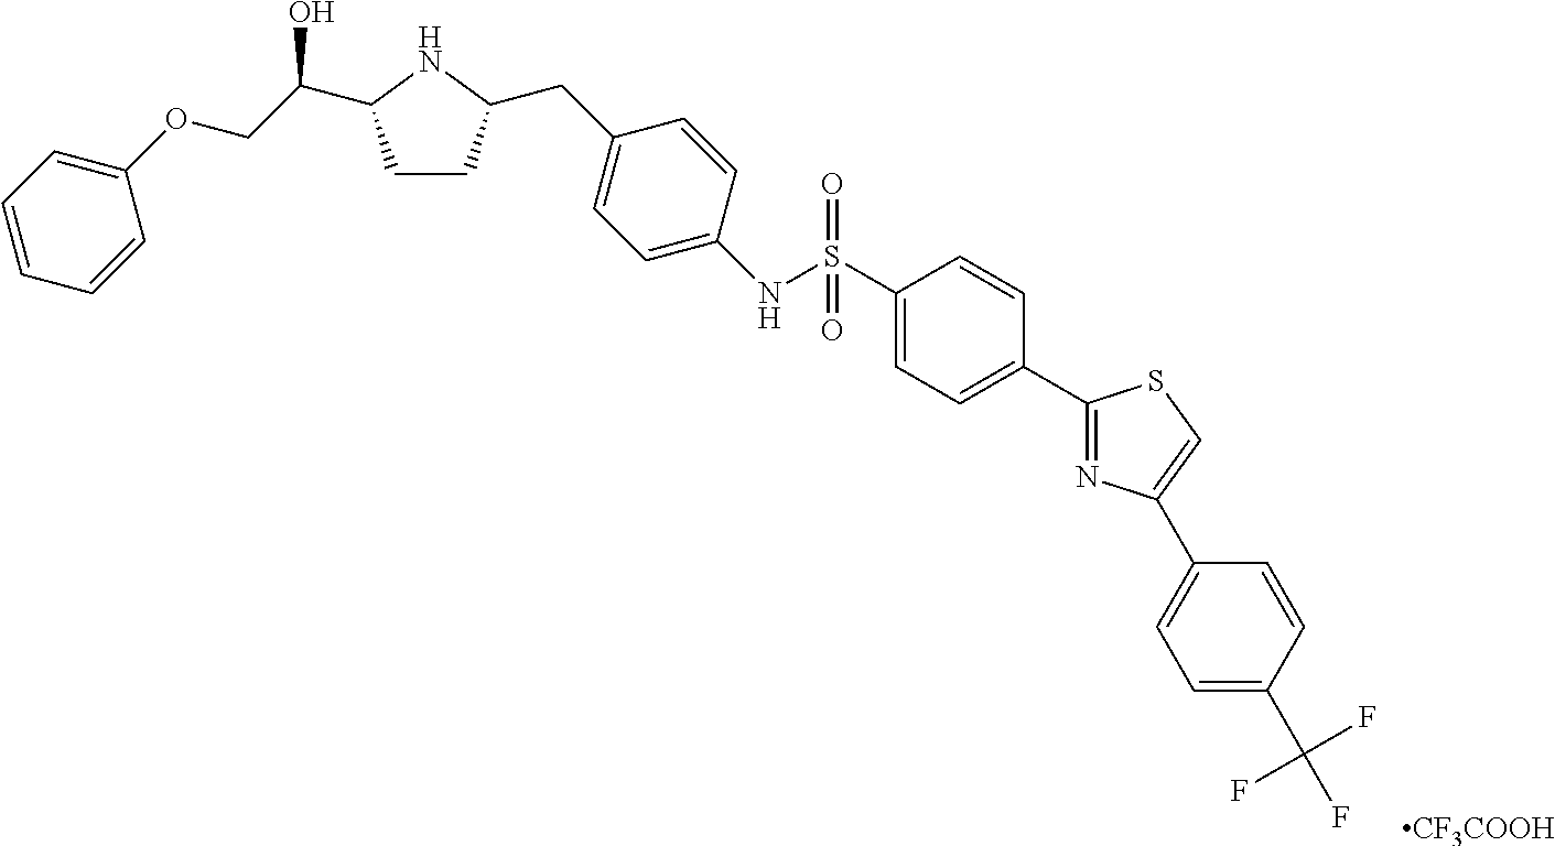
C1(OCC(O)C2CCC(CC3=CC=C(NS(=O)(=O)C4=CC=C(C5=NC(C6=CC=C(C(F)(F)F)C=C6)=CS5)C=C4)C=C3)N2)=CC=CC=C1.[CF3COOH]
